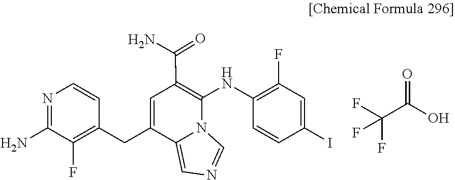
C1=NC=C2N1C(NC1=C(F)C=C(I)C=C1)=C(C(N)=O)C=C2CC1=C(F)C(N)=NC=C1.FC(C(O)=O)(F)F
